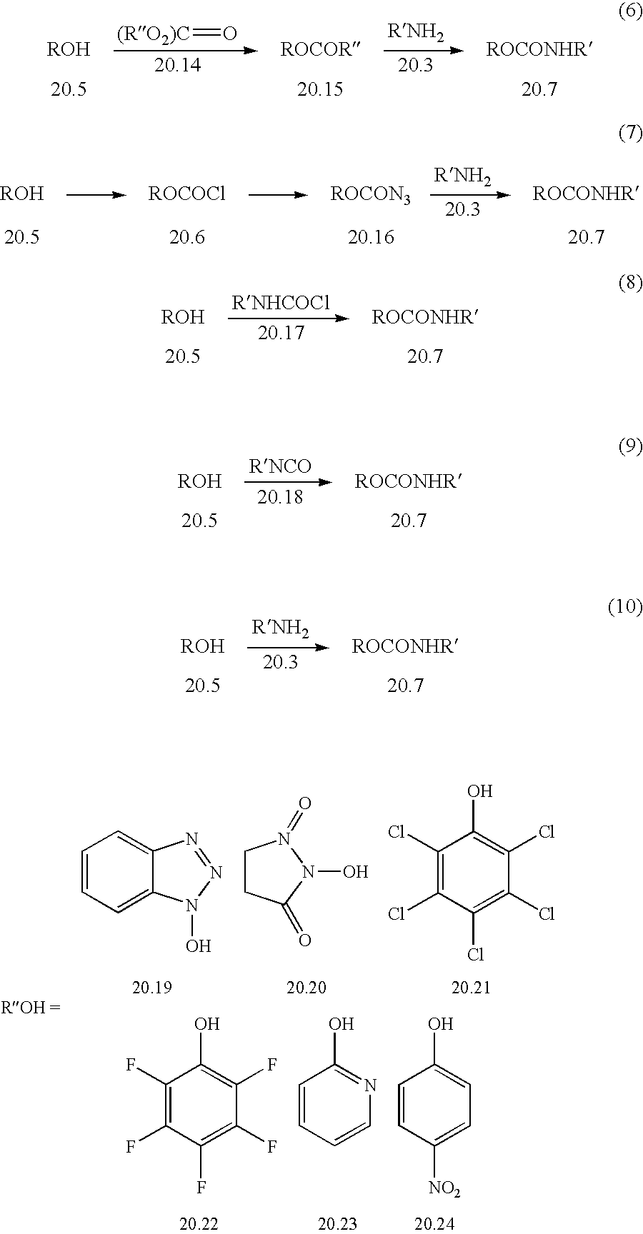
[(RO2)C]=O.C1=CC=C2C(=C1)N=NN2O.C1CN(=O)N(O)C1=O.C1(Cl)=C(Cl)C(Cl)=C(Cl)C(Cl)=C1O.C1(F)=C(F)C(F)=C(F)C(F)=C1O.C1=CC=CN=C1O.C1=CC([NO2])=CC=C1O
